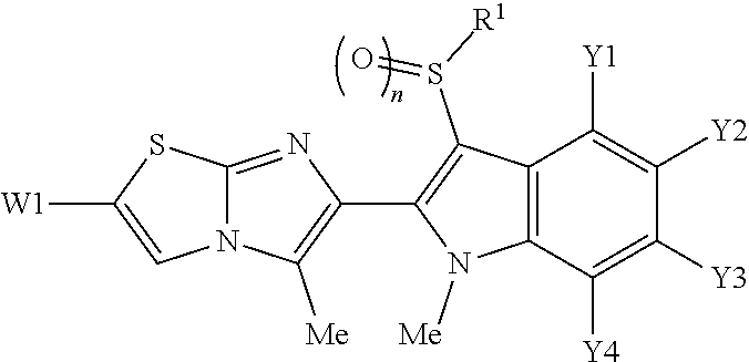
N12C(=NC(C3=C(S([R1])=O)C4=C(N3[Me])C([Y4])=C([Y3])C([Y2])=C4[Y1])=C1[Me])SC([W1])=C2
